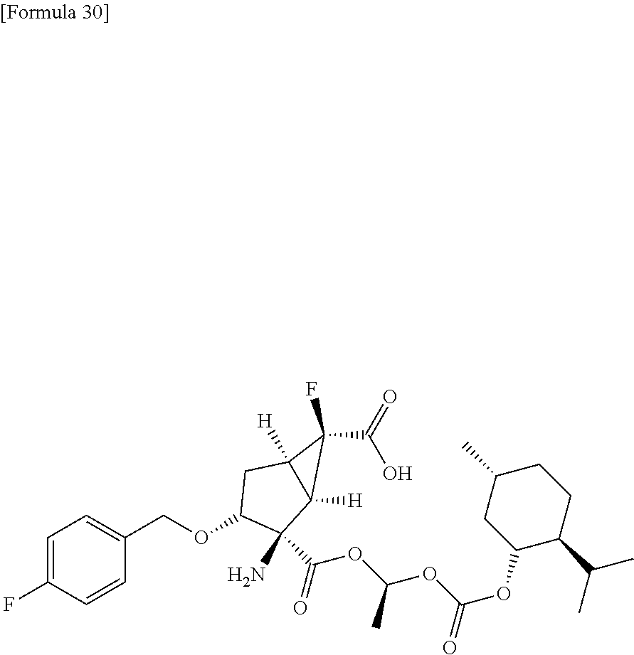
C1=C(F)C=CC(COC2C(N)(C(OC(OC(OC3C(C(C)C)CCC(C)C3)=O)C)=O)C3([H])C([H])(C2)C3(F)C(=O)O)=C1
